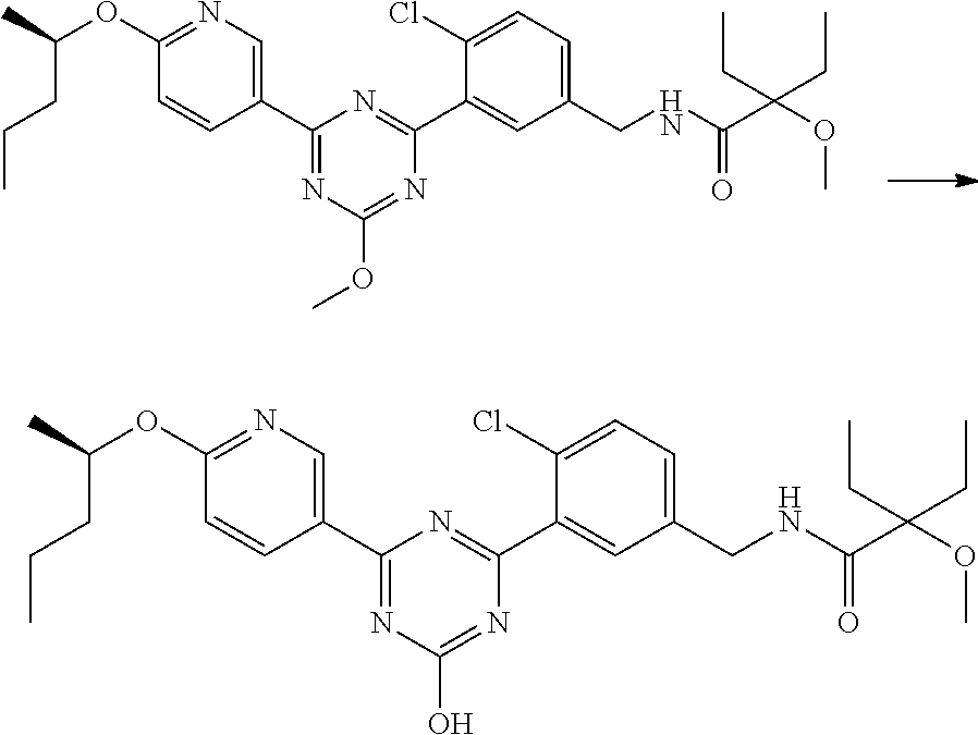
C1(OC(C)CCC)=NC=C(C2=NC(O)=NC(C3=CC(CNC(C(OC)(CC)CC)=O)=CC=C3Cl)=N2)C=C1.C1(OC(C)CCC)=NC=C(C2=NC(OC)=NC(C3=CC(CNC(C(OC)(CC)CC)=O)=CC=C3Cl)=N2)C=C1
